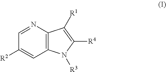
C1([R2])=CC2=C(N=C1)C([R1])=C([R4])N2[R3]
